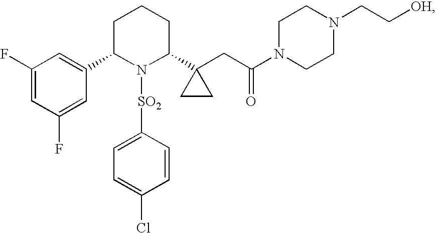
C1(F)=CC(F)=CC(C2N([SO2]C3=CC=C(Cl)C=C3)C(C3(CC(=O)N4CCN(CC[OH])CC4)CC3)CCC2)=C1
